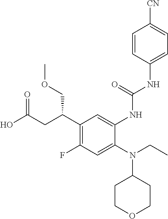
C1(C(CC(O)=O)COC)=C(F)C=C(N(CC)C2CCOCC2)C(NC(NC2=CC=C([CN])C=C2)=O)=C1
